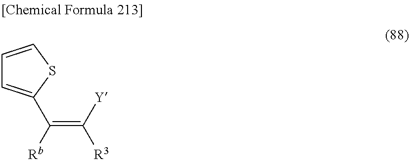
C1=CSC(C([Rb])=C([Y])[R3])=C1
